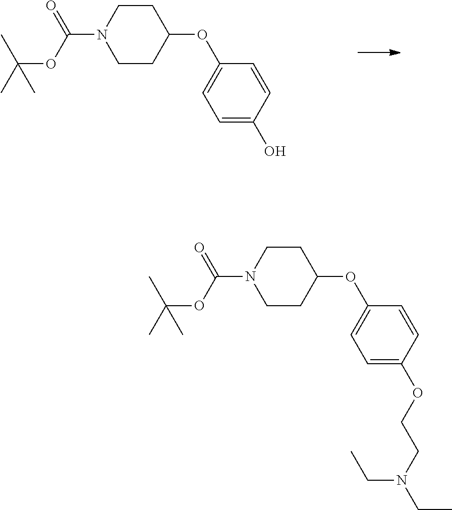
C1=C(O)C=CC(OC2CCN(C(OC(C)(C)C)=O)CC2)=C1.C1=C(OCCN(CC)CC)C=CC(OC2CCN(C(OC(C)(C)C)=O)CC2)=C1
